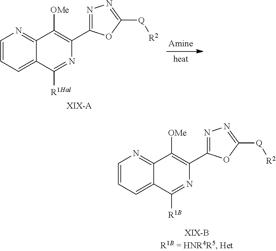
C1=CC=C2C(=N1)C([OMe])=C(C1=NN=C([Q][R2])O1)N=C2[R1B].C1=CC=C2C(=N1)C([OMe])=C(C1=NN=C([Q][R2])O1)N=C2[R1Hal].[XIX-A]
